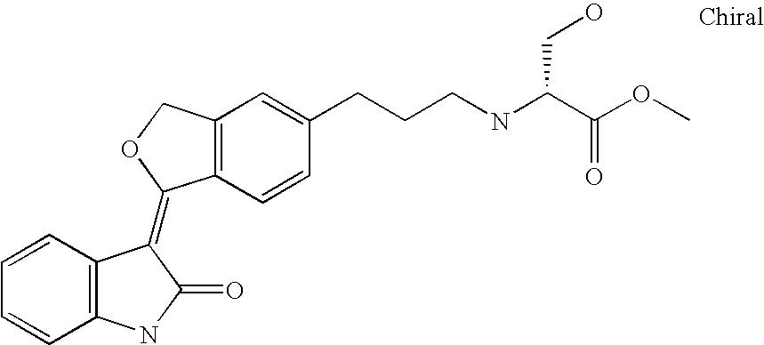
C12=C(C=CC(CCCNC(C(OC)=O)CO)=C1)C(=C1C3=C(C=CC=C3)NC1=O)OC2
